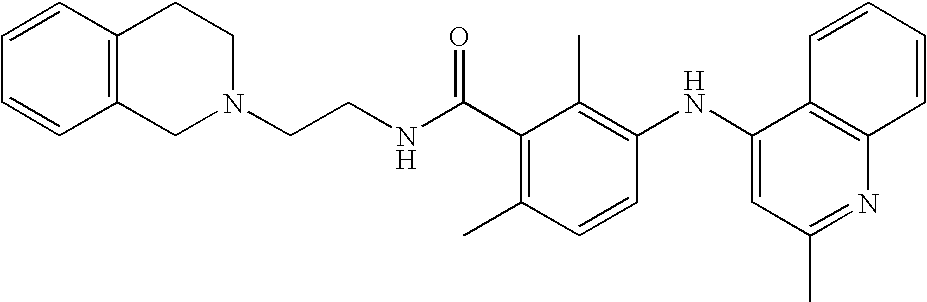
C1=CC2=C(C=C1)CCN(CCNC(C1=C(C)C=CC(NC3=CC(C)=NC4=C3C=CC=C4)=C1C)=O)C2
